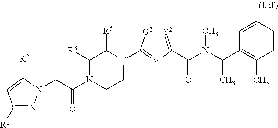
C1([R1])=NN(CC(N2CC[T](C3=[Y1]C(C(=O)N(C)C(C4=C(C)C=CC=C4)C)=[Y2][G2]3)C([R5])C2[R3])=O)C([R2])=C1
